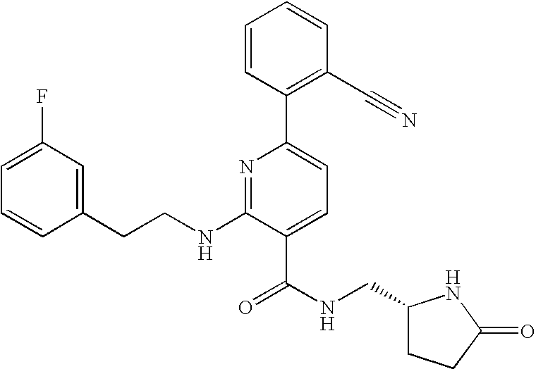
C1=CC(CCNC2=NC(C3=C(C#N)C=CC=C3)=CC=C2C(=O)NCC2CCC(=O)N2)=CC(F)=C1
